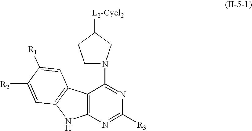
C12=C(N=C([R3])N=C1N1CCC([L2-Cycl2])C1)NC1=C2C=C([R1])C([R2])=C1
